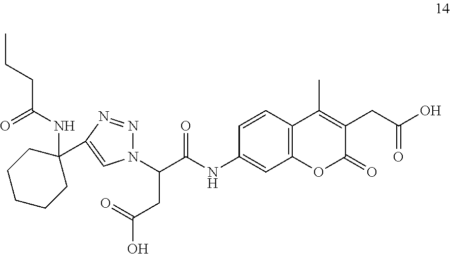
C1=CC2=C(C=C1NC(C(CC(O)=O)N1N=NC(C3(NC(CCC)=O)CCCCC3)=C1)=O)OC(=O)C(CC(O)=O)=C2C
